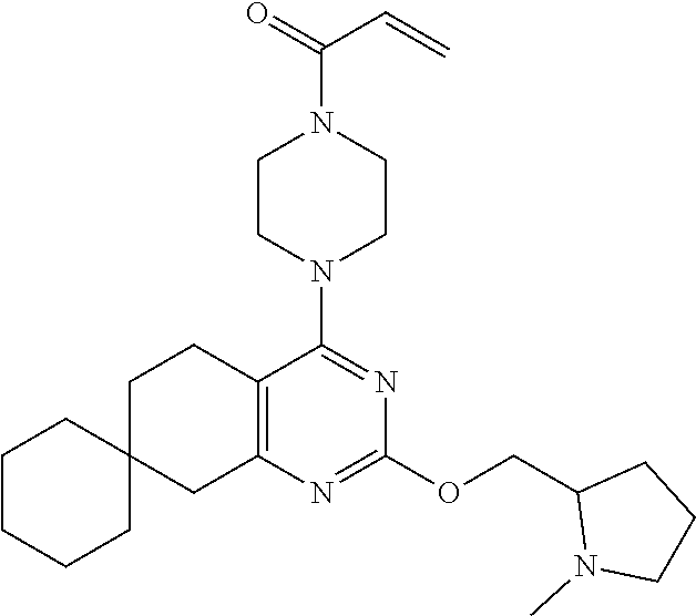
C12(CC3=C(CC1)C(N1CCN(C(=O)C=C)CC1)=NC(OCC1N(C)CCC1)=N3)CCCCC2
